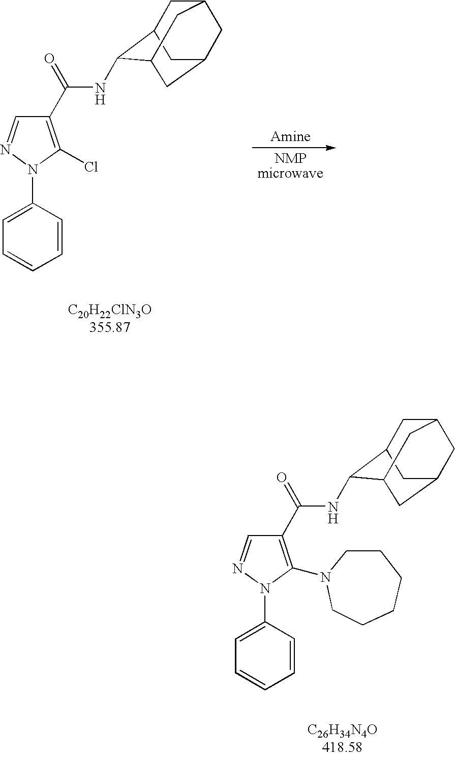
C1=C(N2N=CC(C(=O)NC3C4CC5CC(CC3C5)C4)=C2N2CCCCCC2)C=CC=C1.C1=C(N2N=CC(C(=O)NC3C4CC5CC(CC3C5)C4)=C2Cl)C=CC=C1
